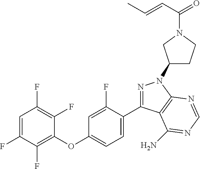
C1(OC2=CC=C(C3=NN(C4CCN(C(=O)C=CC)C4)C4=C3C(N)=NC=N4)C(F)=C2)=C(F)C(F)=CC(F)=C1F
